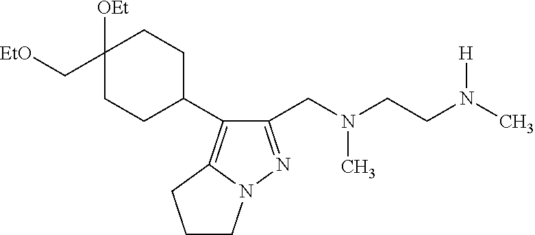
C1(CN(CCN(C)[H])C)=NN2C(=C1C1CCC(C[OEt])([OEt])CC1)CCC2
